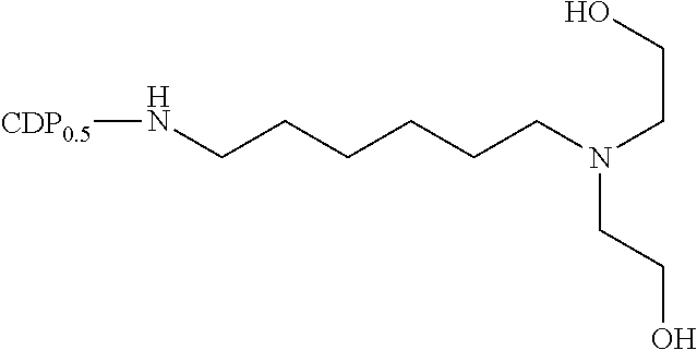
C(N(CCCCCCN[CDP0.5])CCO)CO
